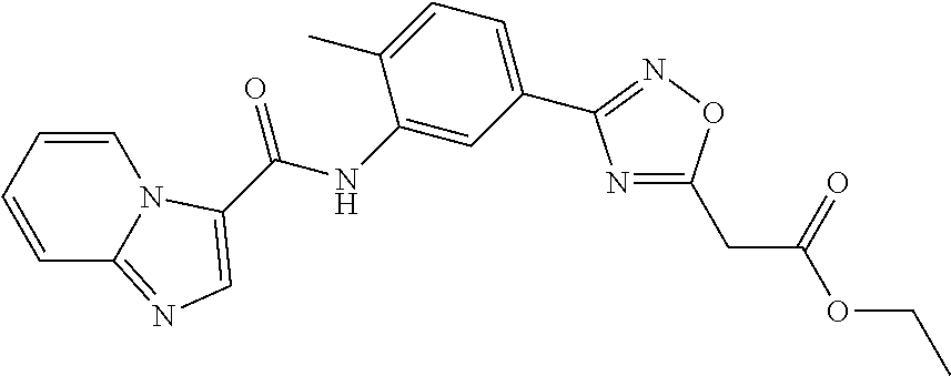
C(=O)(NC1=CC(C2=NOC(CC(OCC)=O)=N2)=CC=C1C)C1=CN=C2C=CC=CN21
